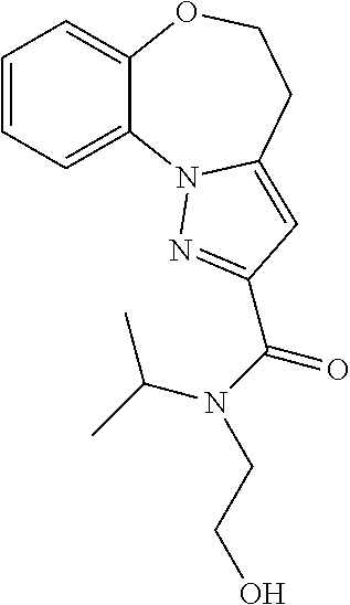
C1=CC=C2C(=C1)OCCC1=CC(C(N(CCO)C(C)C)=O)=NN21
